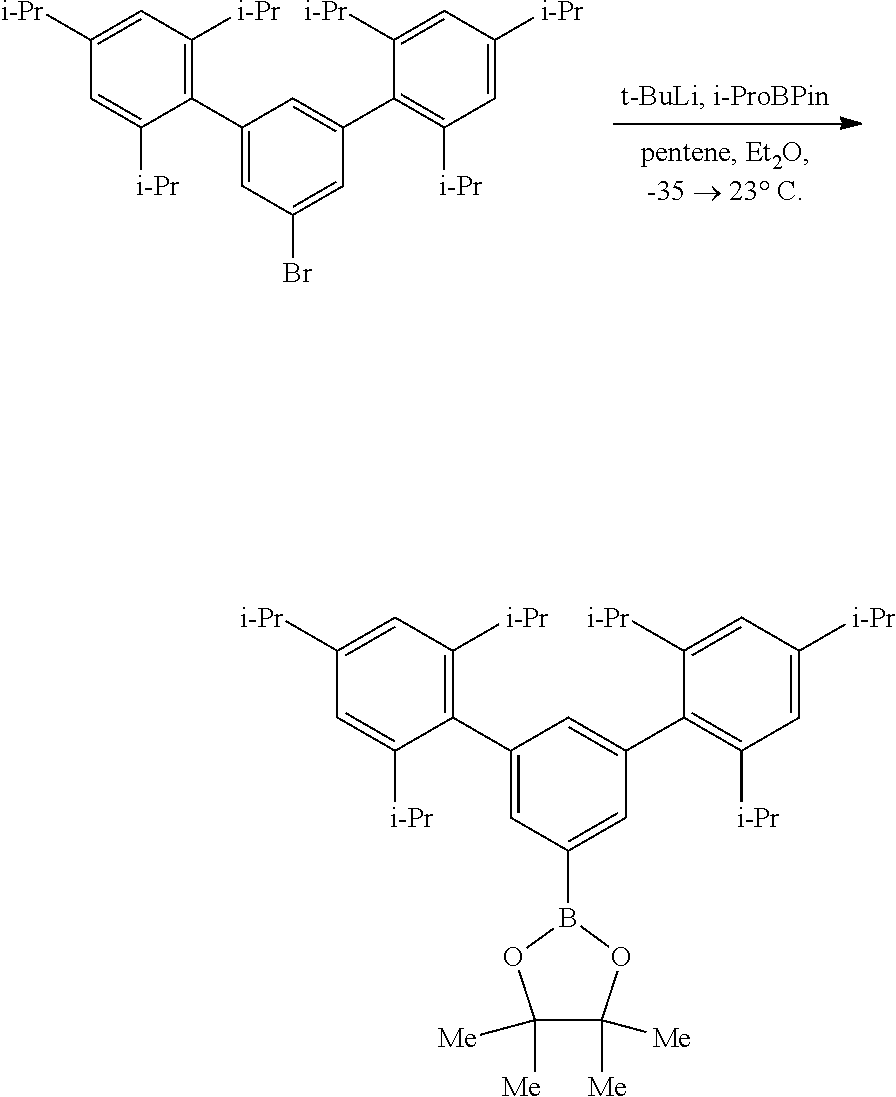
C1(C2=C([i-Pr])C=C([i-Pr])C=C2[i-Pr])=CC(Br)=CC(C2=C([i-Pr])C=C([i-Pr])C=C2[i-Pr])=C1.C1(C2=C([i-Pr])C=C([i-Pr])C=C2[i-Pr])=CC(B2OC([Me])([Me])C([Me])([Me])O2)=CC(C2=C([i-Pr])C=C([i-Pr])C=C2[i-Pr])=C1
